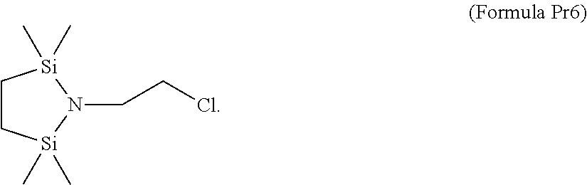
C1C[Si](C)(C)N(CCCl)[Si]1(C)C
